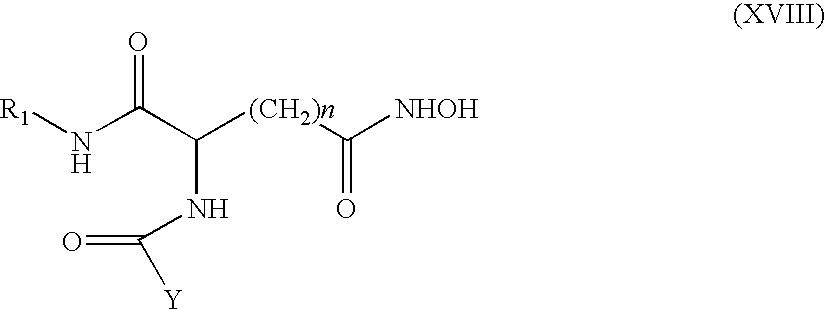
N(C(C(NC(=O)[Y])[(CH2)n]C([NHOH])=O)=O)[R1]
